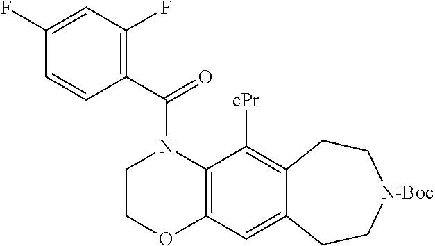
C1COC2=C(N1C(C1=C(F)C=C(F)C=C1)=O)C([cPr])=C1C(=C2)CC[N-Boc]CC1
